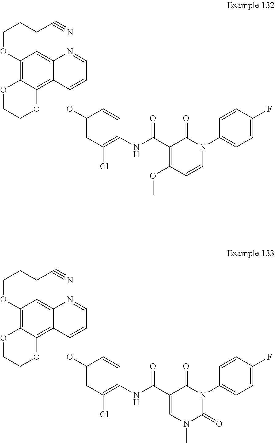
C1(OCCCC#N)=C2C(=C3C(=C1)N=CC=C3OC1=CC(Cl)=C(NC(C3=C(OC)C=CN(C4=CC=C(F)C=C4)C3=O)=O)C=C1)OCCO2.C1(OCCCC#N)=C2C(=C3C(=C1)N=CC=C3OC1=CC(Cl)=C(NC(C3=CN(C)C(=O)N(C4=CC=C(F)C=C4)C3=O)=O)C=C1)OCCO2
